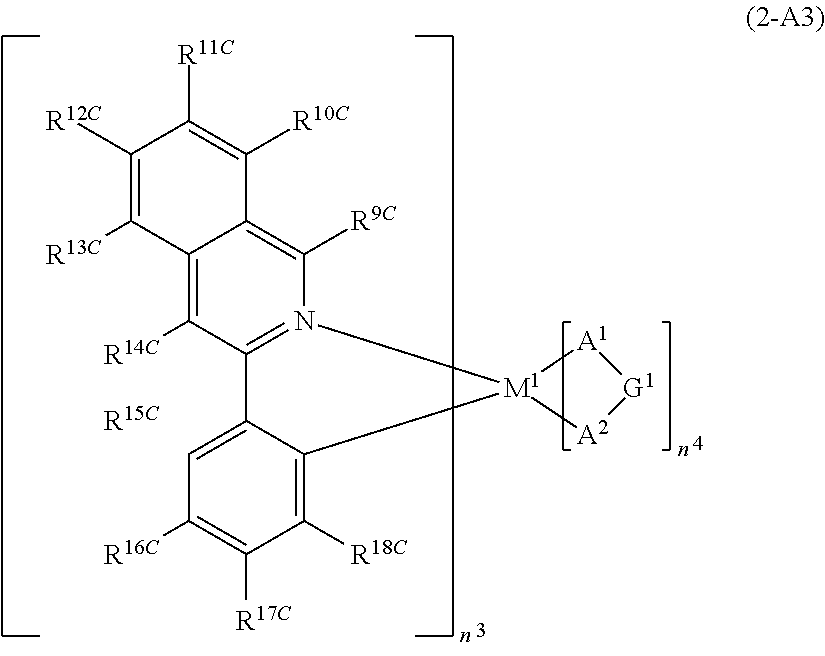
[A2]1[G1][A1][M1]12N1=C(C([R14C])=C3C(=C1[R9C])C([R10C])=C([R11C])C([R12C])=C3[R13C])C1=CC([R16C])=C([R17C])C([R18C])=C21.[R15C]
